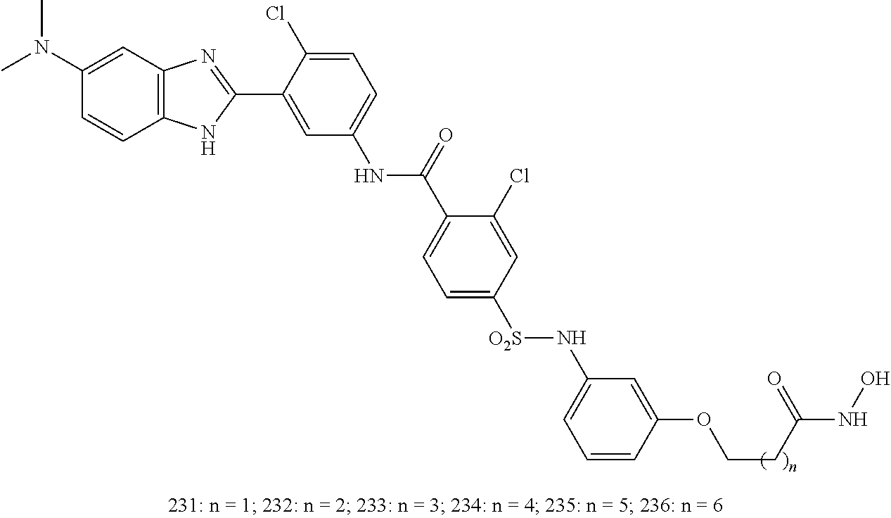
N(C1=CC=C(Cl)C(C2=NC3=C(N2)C=CC(N(C)C)=C3)=C1)C(=O)C1=CC=C([SO2]NC2=CC=CC(OCCC(=O)NO)=C2)C=C1Cl
